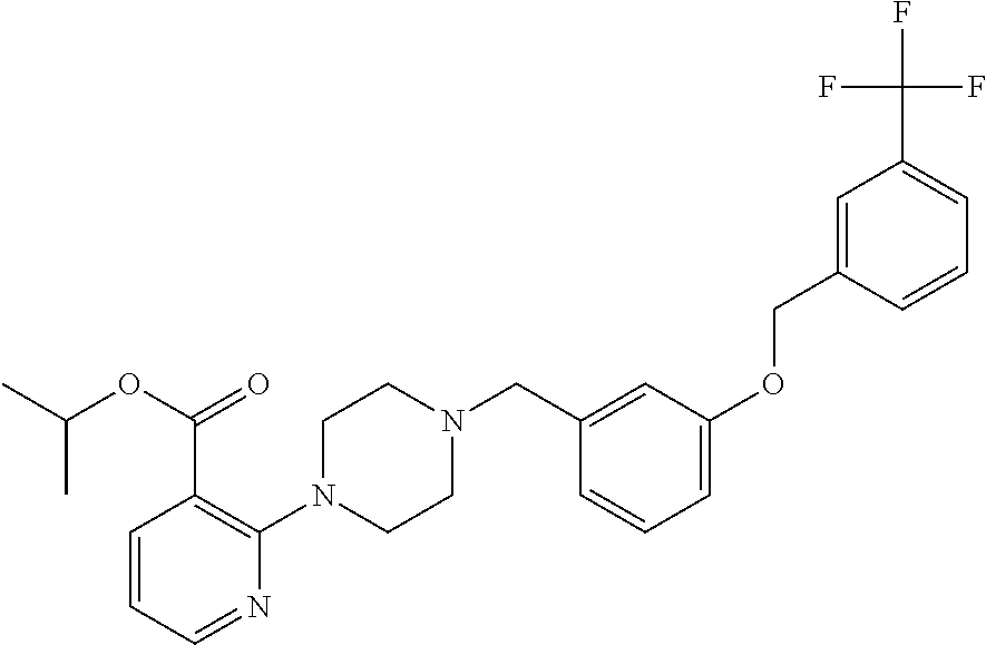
C1(N2CCN(CC3=CC(OCC4=CC(C(F)(F)F)=CC=C4)=CC=C3)CC2)=C(C(=O)OC(C)C)C=CC=N1
